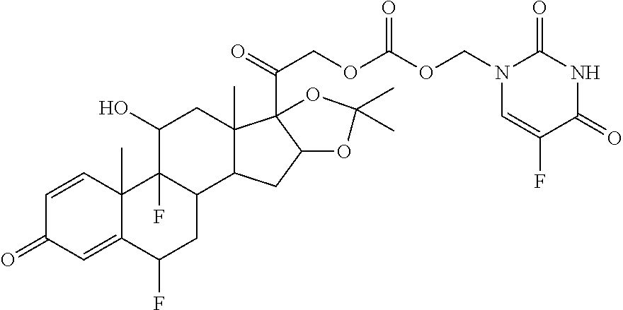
C1=CC2(C)C(=CC1=O)C(F)CC1C2(F)C(O)CC2(C)C1CC1C2(C(COC(OCN2C=C(F)C(=O)NC2=O)=O)=O)OC(C)(C)O1
